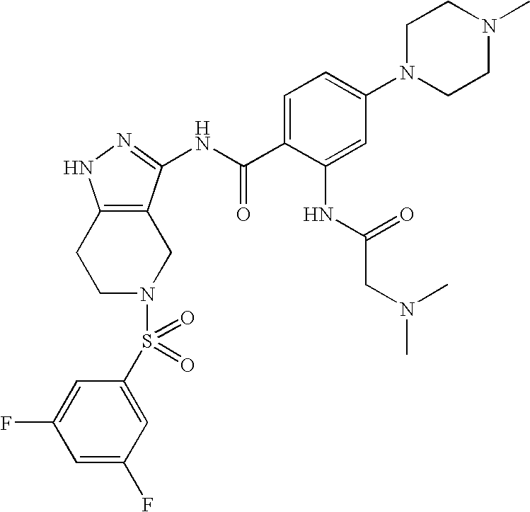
C1C2=C(CCN1S(=O)(=O)C1=CC(F)=CC(F)=C1)NN=C2NC(=O)C1=CC=C(N2CCN(C)CC2)C=C1NC(CN(C)C)=O
